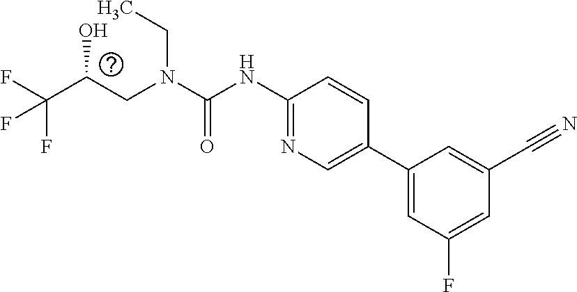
OC(CN(CC)C(=O)NC1=NC=C(C2=CC(F)=CC(C#N)=C2)C=C1)C(F)(F)F
